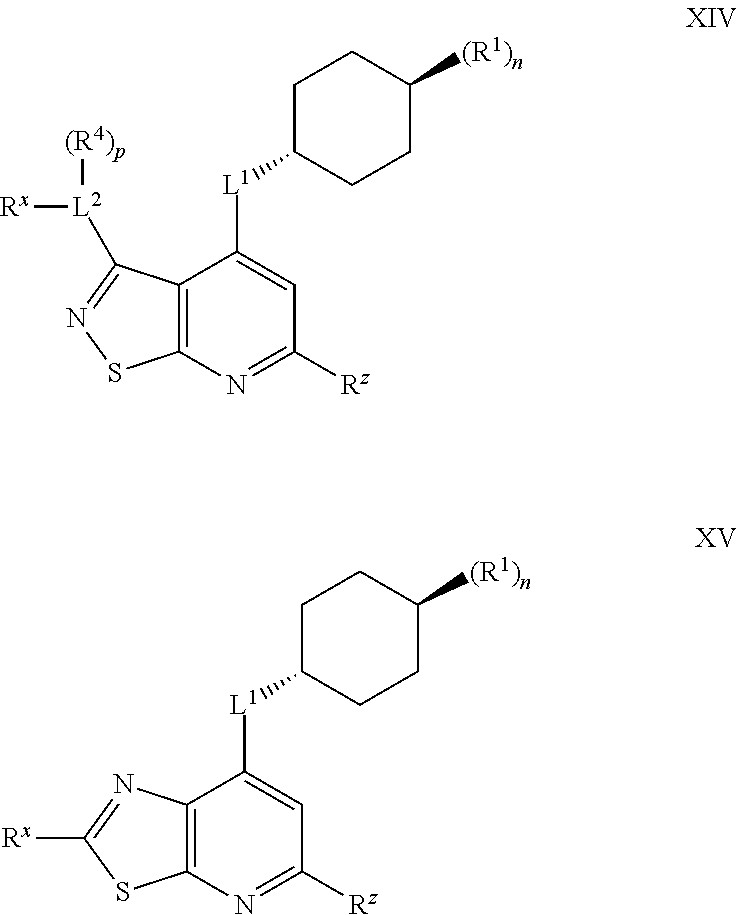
C12=C(N=C([Rz])C=C1[L1]C1CCC([(R1)n])CC1)SN=C2[L2]([Rx])[(R4)p].C12=C(N=C([Rz])C=C1[L1]C1CCC([(R1)n])CC1)SC([Rx])=N2
